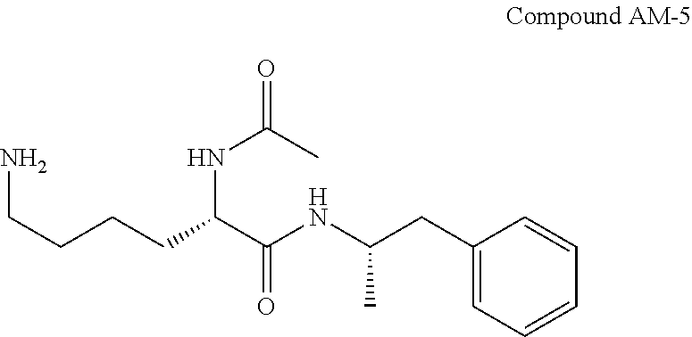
C1=CC=CC(CC(NC(=O)C(CCCCN)NC(C)=O)C)=C1
